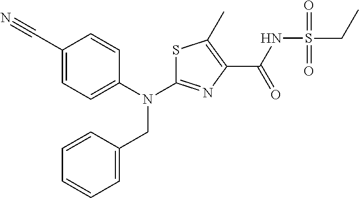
S1C(N(C2=CC=C(C#N)C=C2)CC2=CC=CC=C2)=NC(C(NS(CC)(=O)=O)=O)=C1C
